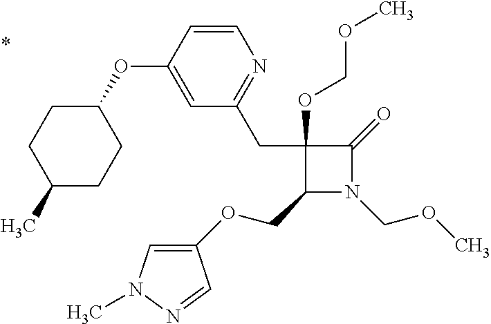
C1(COC2=CN(C)N=C2)N(COC)C(=O)C1(CC1=NC=CC(OC2CCC(C)CC2)=C1)OCOC
